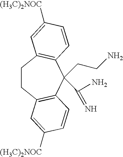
C1CC2=C(C(CCN)(C(N)=N)C3=C1C=C([(H3C)2NOC])C=C3)C=CC([(H3C)2NOC])=C2
